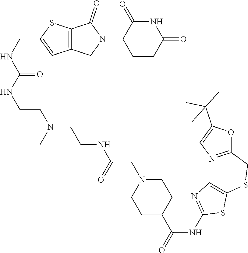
C1CC(=O)NC(=O)C1N1C(=O)C2=C(C1)C=C(CNC(NCCN(CCNC(CN1CCC(C(NC3=NC=C(SCC4=NC=C(C(C)(C)C)O4)S3)=O)CC1)=O)C)=O)S2
